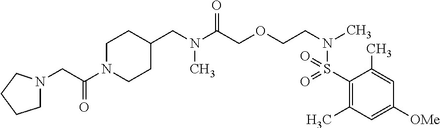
C(N(C(COCCN(C)S(=O)(=O)C1=C(C)C=C([OMe])C=C1C)=O)C)C1CCN(C(CN2CCCC2)=O)CC1
